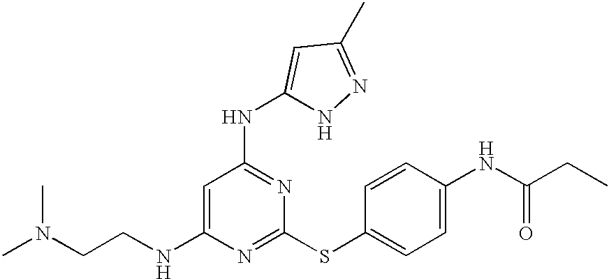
C(CNC1=CC(NC2=CC(C)=NN2)=NC(SC2=CC=C(NC(=O)CC)C=C2)=N1)N(C)C
